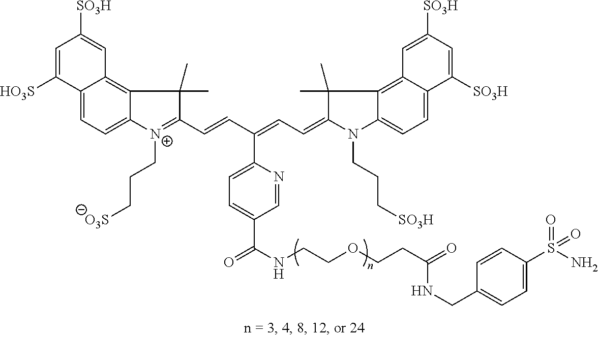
C12=CC=C3C(=C1C=C([SO3H])C=C2[HO3S])C(C)(C)C(C=CC(=CC=C1N(CCC[SO3H])C2=CC=C4C(=C2C1(C)C)C=C([SO3H])C=C4[SO3H])C1=CC=C(C(=O)NCCOCCC(=O)NCC2=CC=C(S(=O)(N)=O)C=C2)C=N1)=[N+]3CCC[O3S]
